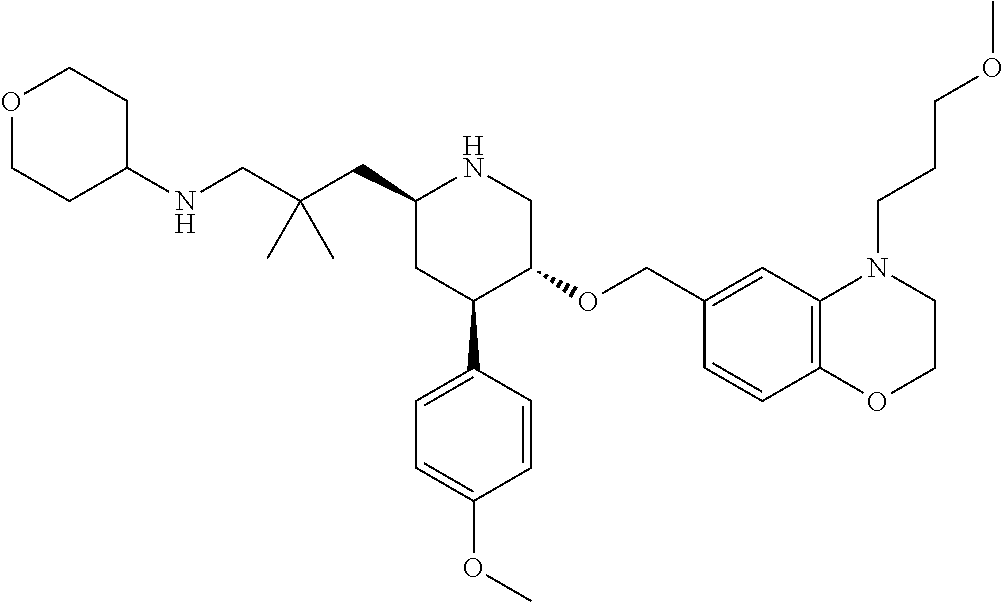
C1(CC(CNC2CCOCC2)(C)C)CC(C2=CC=C(OC)C=C2)C(OCC2=CC3=C(C=C2)OCCN3CCCOC)CN1
